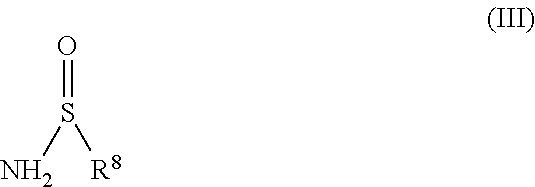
O=S(N)[R8]
